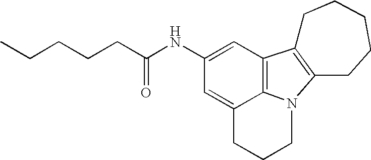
C1(NC(CCCCC)=O)=CC2=C3C(=C1)CCCN3C1=C2CCCCC1
